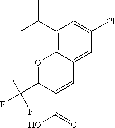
CC(C1=C2C(=CC(Cl)=C1)C=C(C(=O)O)C(C(F)(F)F)O2)C
